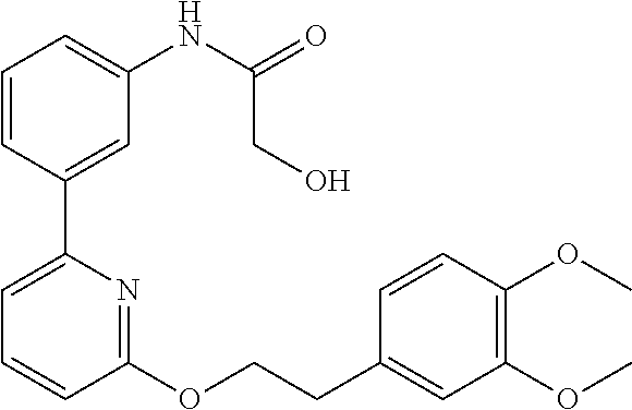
C1=CC(C2=CC=CC(OCCC3=CC(OC)=C(OC)C=C3)=N2)=CC(NC(=O)CO)=C1
